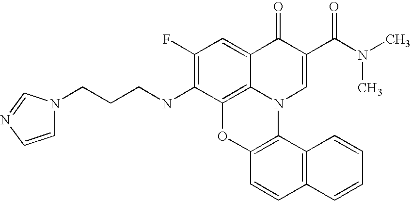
C1(F)=C(NCCCN2C=CN=C2)C2=C3C(=C1)C(=O)C(C(N(C)C)=O)=CN3C1=C(O2)C=CC2=C1C=CC=C2
